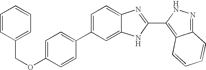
C1=C(C2=CC=C(OCC3=CC=CC=C3)C=C2)C=C2C(=C1)N=C(C1=C3C(=NN1)C=CC=C3)N2
